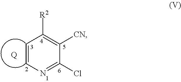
C1(Cl)=NC=CC([R2])=C1[CN].[Q]
